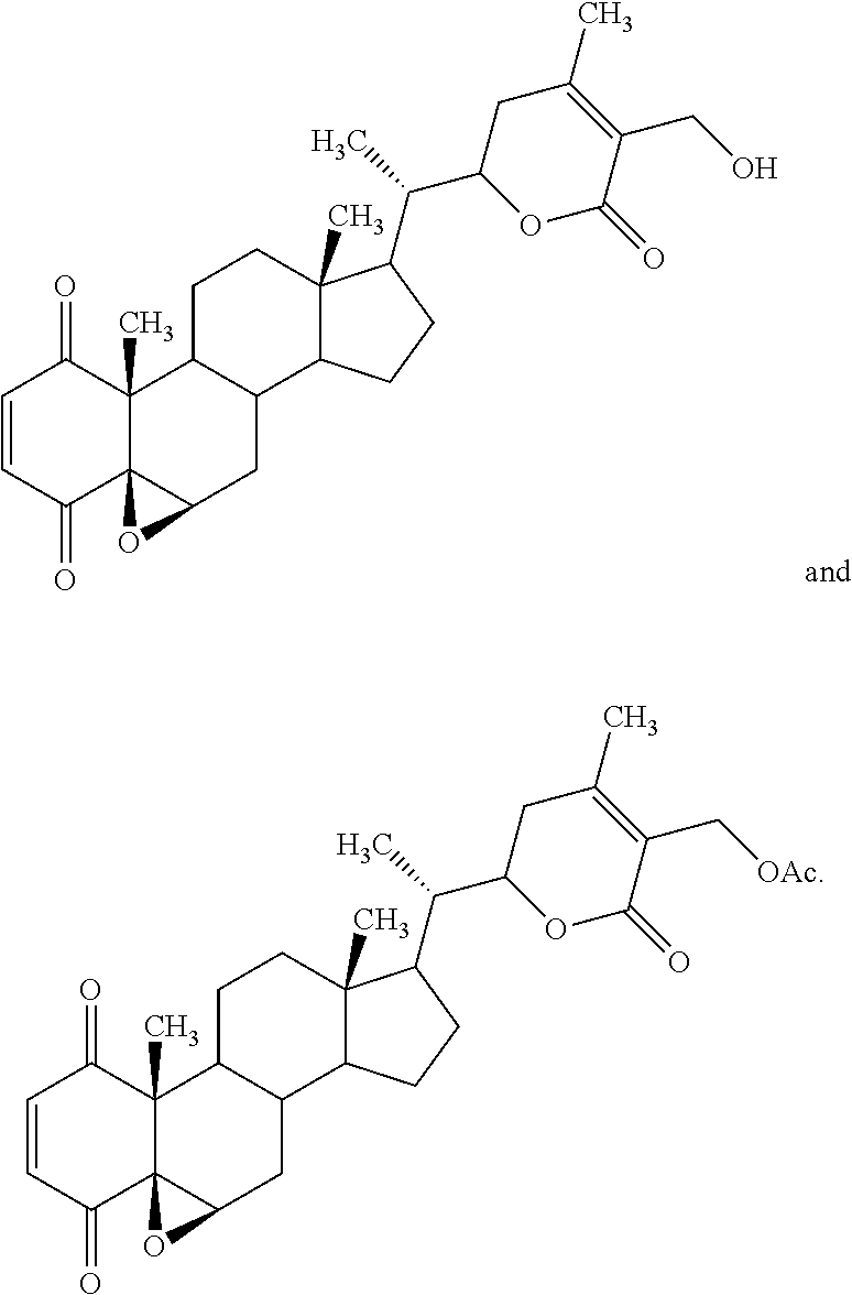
C1=CC(=O)C23C(C)(C1=O)C1C(CC2O3)C2C(C)(CC1)C(C(C)C1OC(=O)C(CO)=C(C)C1)CC2.C1=CC(=O)C23C(C)(C1=O)C1C(CC2O3)C2C(C)(CC1)C(C(C)C1OC(=O)C(C[OAc])=C(C)C1)CC2
